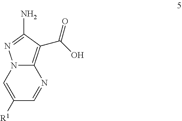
C12=C(C(=O)O)C(N)=NN1C=C([R1])C=N2
